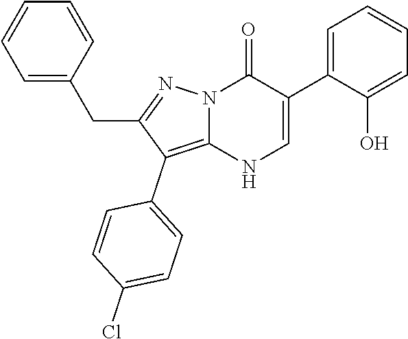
O=C1N2C(=C(C3=CC=C(Cl)C=C3)C(CC3=CC=CC=C3)=N2)NC=C1C1=CC=CC=C1O
